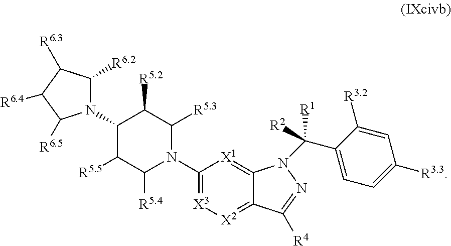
C1(N2C([R6.2])C([R6.3])C([R6.4])C2[R6.5])C([R5.5])C([R5.4])N(C2=[X3][X2]=C3C(=[X1]2)N(C(C2=CC=C([R3.3])C=C2[R3.2])([R1])[R2])N=C3[R4])C([R5.3])C1[R5.2]
